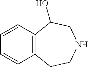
C1=CC2=C(C=C1)C(O)CNCC2
